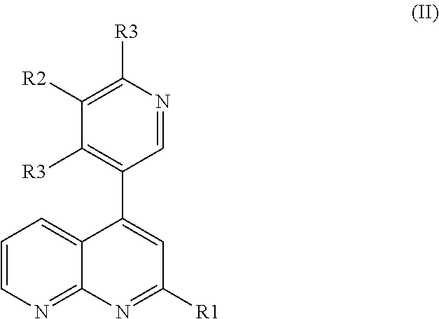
C1=NC([R3])=C([R2])C([R3])=C1C1=CC([R1])=NC2=NC=CC=C12
